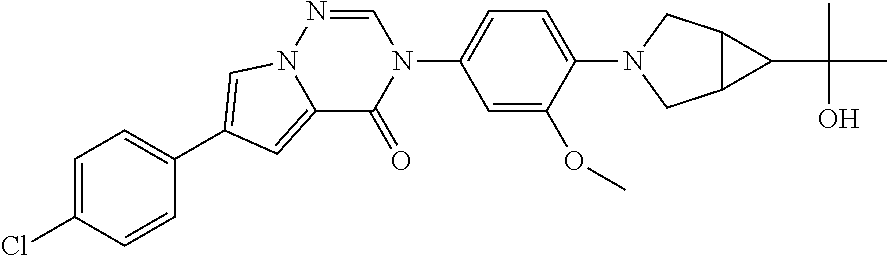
C1=C(OC)C(N2CC3C(C2)C3C(C)(C)O)=CC=C1N1C=NN2C(=CC(C3=CC=C(Cl)C=C3)=C2)C1=O
